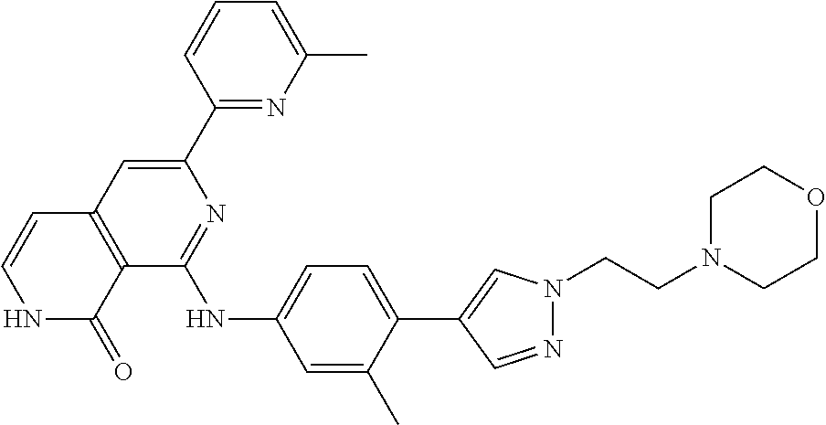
C1(C2=CN(CCN3CCOCC3)N=C2)=CC=C(NC2=NC(C3=NC(C)=CC=C3)=CC3=C2C(=O)NC=C3)C=C1C
